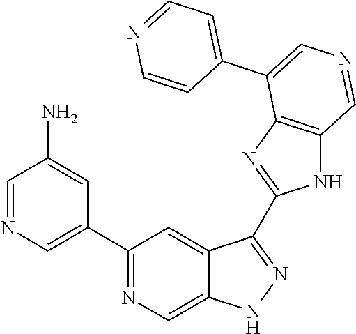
C1(C2=CN=CC(N)=C2)=NC=C2C(=C1)C(C1=NC3=C(N1)C=NC=C3C1=CC=NC=C1)=NN2
